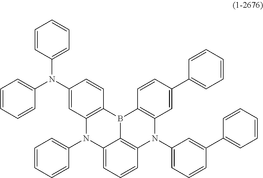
C1=CC=C(N2C3=CC=CC4=C3B(C3=C2C=C(N(C2=CC=CC=C2)C2=CC=CC=C2)C=C3)C2=C(N4C3=CC=CC(C4=CC=CC=C4)=C3)C=C(C3=CC=CC=C3)C=C2)C=C1
